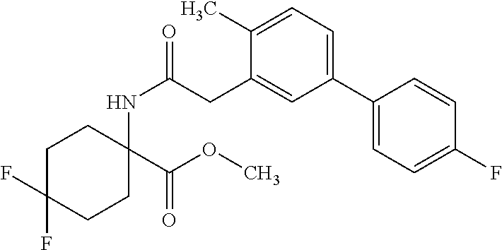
C1C(F)(F)CCC(NC(=O)CC2=CC(C3=CC=C(F)C=C3)=CC=C2C)(C(OC)=O)C1
